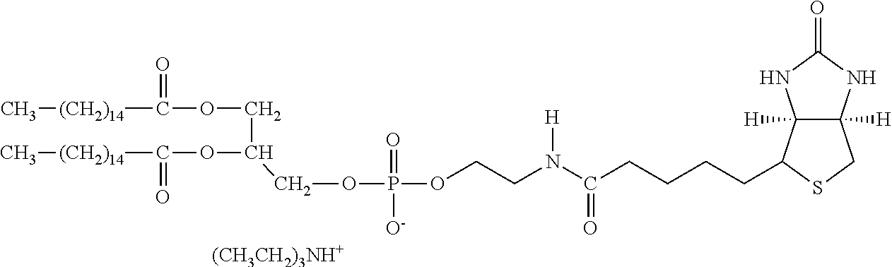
C12([H])C([H])(NC(=O)N1)CSC2CCCCC(N(CCOP(OCC(COC([(CH2)14]C)=O)OC([(CH2)14]C)=O)(=O)[O-])[H])=O.[(CH3CH2)3NH+]
